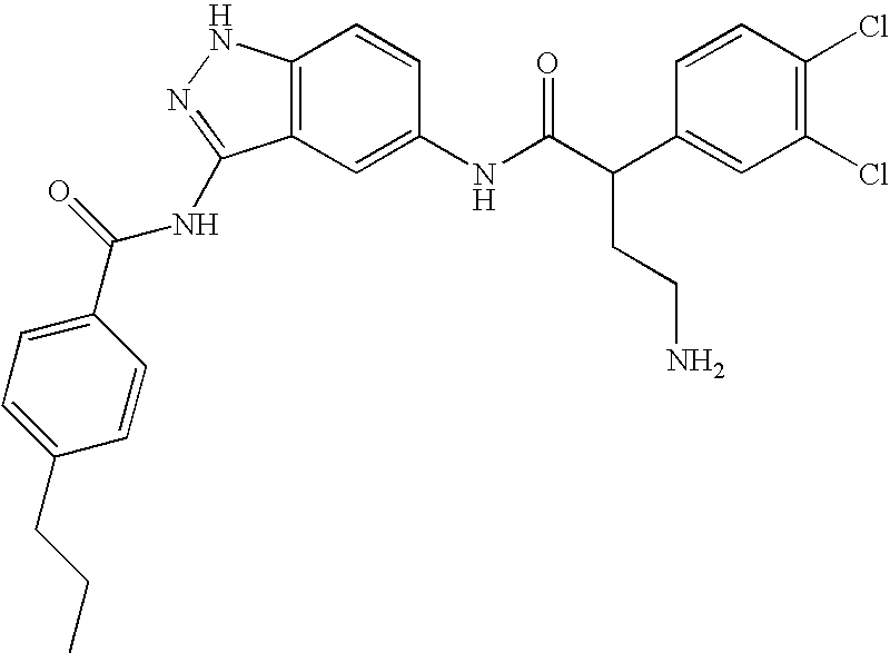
C12=C(C=C(NC(C(C3=CC(Cl)=C(Cl)C=C3)CCN)=O)C=C1)C(NC(C1=CC=C(CCC)C=C1)=O)=NN2
